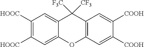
O1C2=C(C([F3C])([CF3])C3=CC([HOOC])=C([HOOC])C=C13)C=C([COOH])C([COOH])=C2
